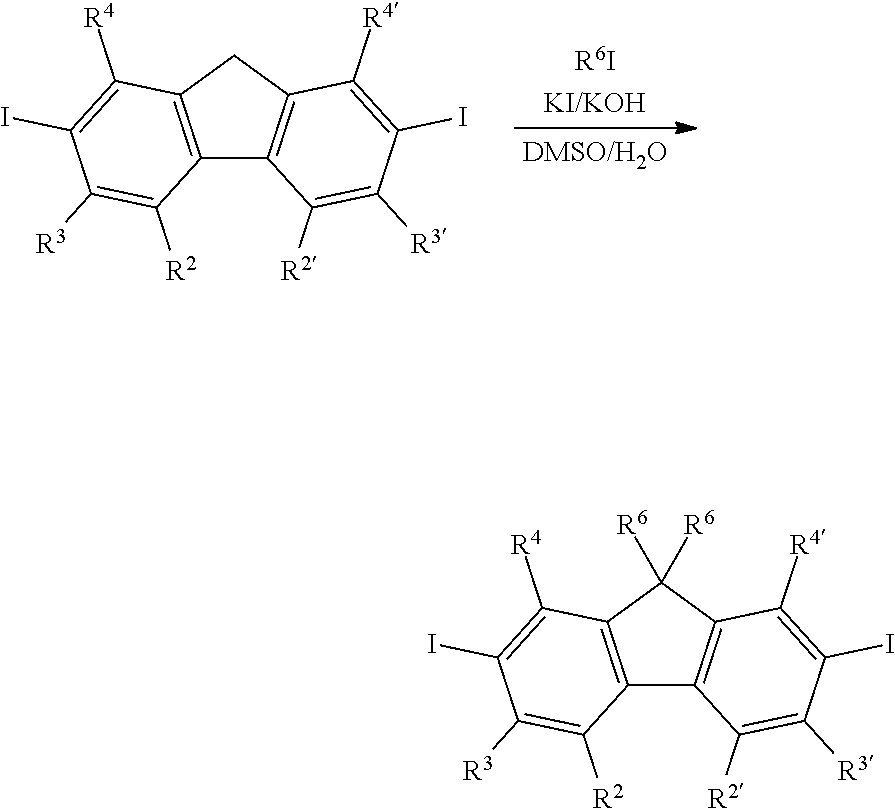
C12=C(CC3=C1C([R2])=C([R3])C(I)=C3[R4])C([R4])=C(I)C([R3])=C2[R2].C12=C(C([R6])([R6])C3=C1C([R2])=C([R3])C(I)=C3[R4])C([R4])=C(I)C([R3])=C2[R2]
